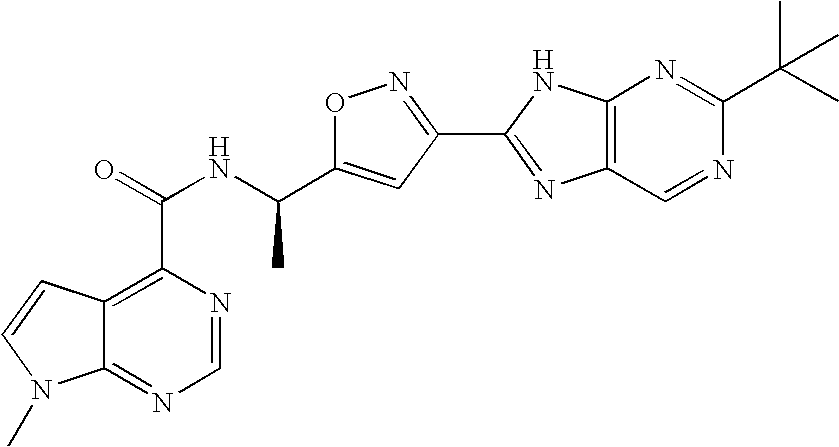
C12=NC=NC(C(=O)NC(C3=CC(C4=NC5=C(N4)N=C(C(C)(C)C)N=C5)=NO3)C)=C1C=CN2C
